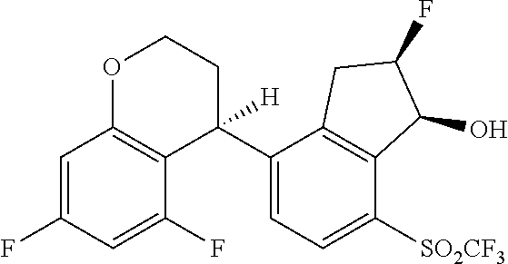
C1=C(F)C=C(F)C2=C1OCCC2(C1=CC=C([SO2CF3])C2=C1CC(F)C2O)[H]
